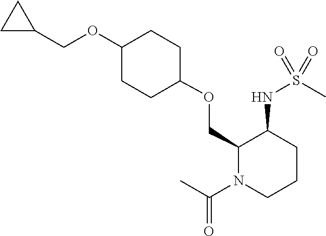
C1(OCC2C(NS(C)(=O)=O)CCCN2C(C)=O)CCC(OCC2CC2)CC1
